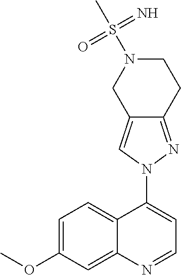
C12=CC=C(OC)C=C1N=CC=C2N1N=C2C(=C1)CN(S(C)(=N)=O)CC2
